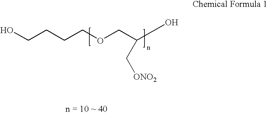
OCCCCOCC(C[ONO2])O
